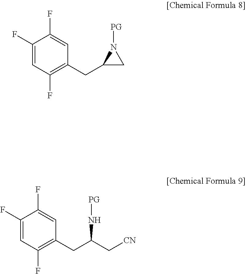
C1(F)=CC(F)=C(CC(C[CN])N[PG])C=C1F.C1(F)=CC(F)=C(CC2CN2[PG])C=C1F
